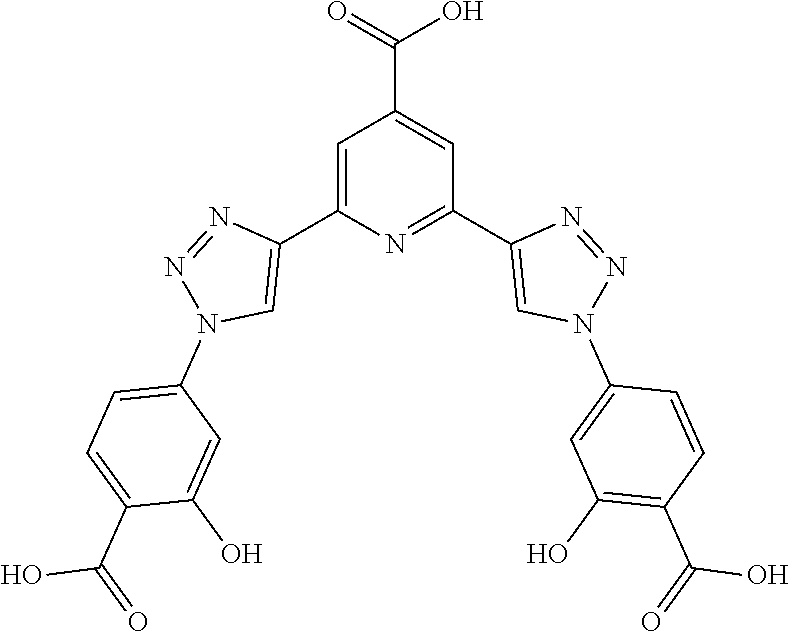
C1=C(C2=CN(C3=CC=C(C(=O)O)C(O)=C3)N=N2)N=C(C2=CN(C3=CC(O)=C(C(=O)O)C=C3)N=N2)C=C1C(=O)O
